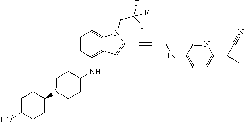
C1=CC(NC2CCN(C3CCC(O)CC3)CC2)=C2C(=C1)N(CC(F)(F)F)C(C#CCNC1=CC=C(C(C#N)(C)C)N=C1)=C2
